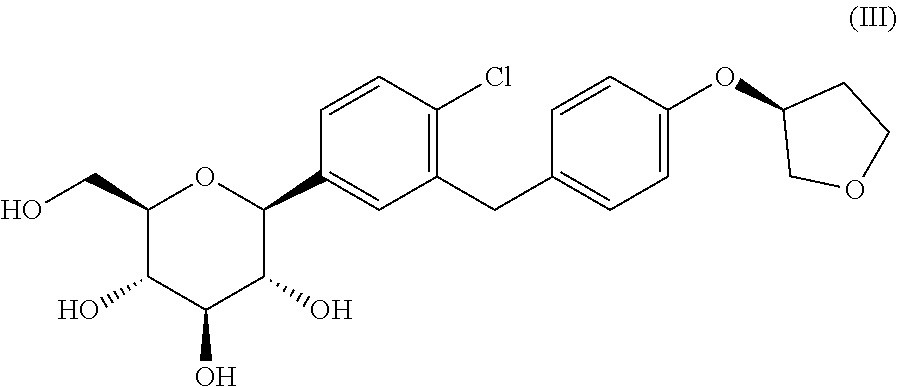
C1(CO)C(O)C(O)C(O)C(C2=CC(CC3=CC=C(OC4COCC4)C=C3)=C(Cl)C=C2)O1
